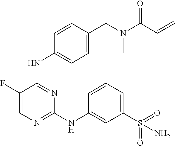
N(C1=NC=C(F)C(NC2=CC=C(CN(C(C=C)=O)C)C=C2)=N1)C1=CC(S(N)(=O)=O)=CC=C1
